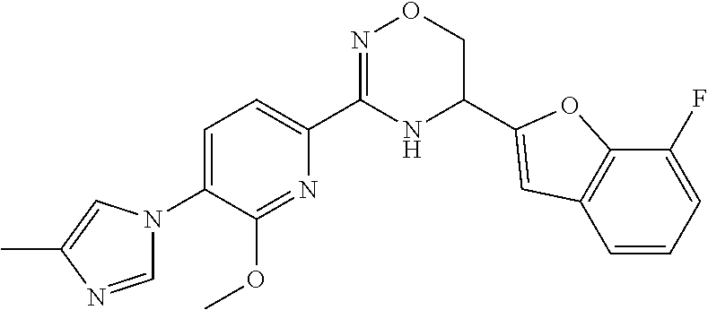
C1=C(N2C=NC(C)=C2)C(OC)=NC(C2=NOCC(C3=CC4=C(C(F)=CC=C4)O3)N2)=C1
